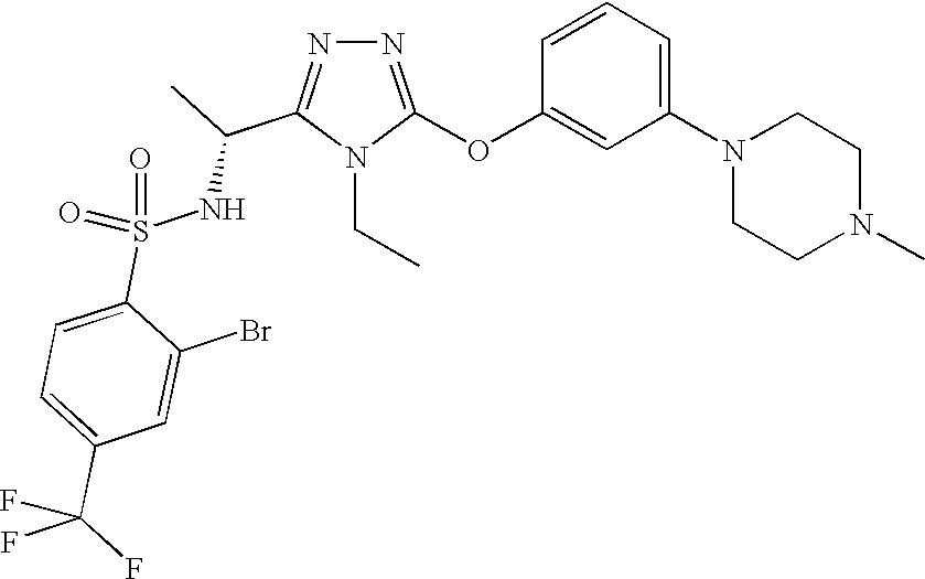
N1=C(OC2=CC(N3CCN(C)CC3)=CC=C2)N(CC)C(C(C)NS(=O)(C2=CC=C(C(F)(F)F)C=C2Br)=O)=N1
